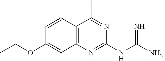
C12=C(N=C(NC([NH2])=N)N=C1C)C=C(OCC)C=C2
